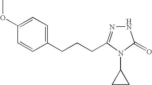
C1(OC)=CC=C(CCCC2=NNC(=O)N2C2CC2)C=C1
